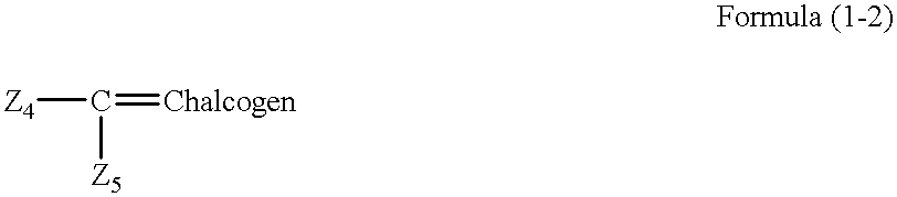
C([Z4])(=[Chalcogen])[Z5]
